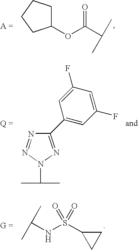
C1(OC(C(C)C)=O)CCCC1.C(NS(C1CC1)(=O)=O)(C)C.N1=NN(C(C)C)N=C1C1=CC(F)=CC(F)=C1
